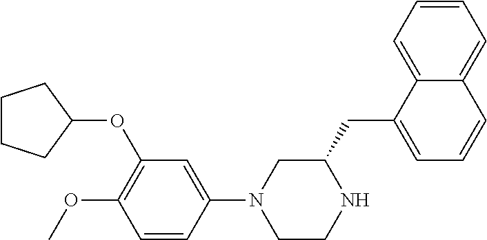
C1CCC(OC2=C(OC)C=CC(N3CCNC(CC4=CC=CC5=CC=CC=C54)C3)=C2)C1
